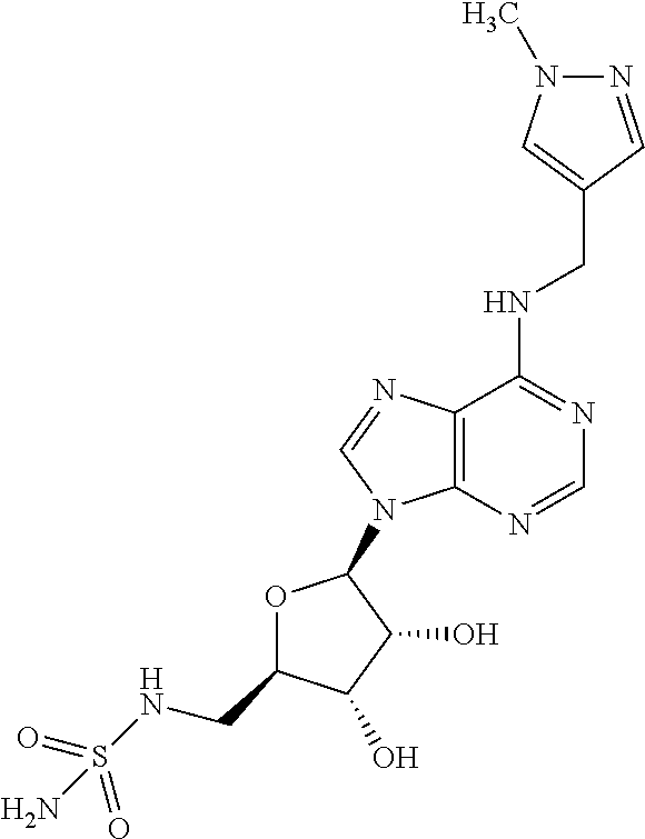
N(C1=NC=NC2=C1N=CN2C1OC(CNS(=O)(=O)N)C(O)C1O)CC1=CN(C)N=C1
